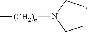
C1CCN([(CH2)n]C)C1
